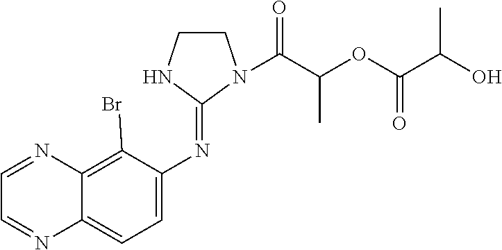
C1=NC2=C(Br)C(N=C3NCCN3C(C(OC(C(O)C)=O)C)=O)=CC=C2N=C1
